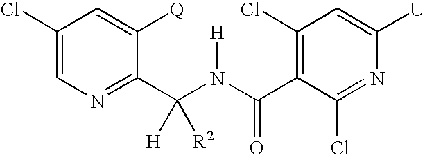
C1(C(N(C(C2=C(Cl)C=C([U])N=C2Cl)=O)[H])([R2])[H])=NC=C(Cl)C=C1[Q]
